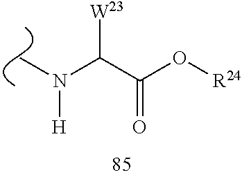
C(C(O[R24])=O)([W23])N([H])C
